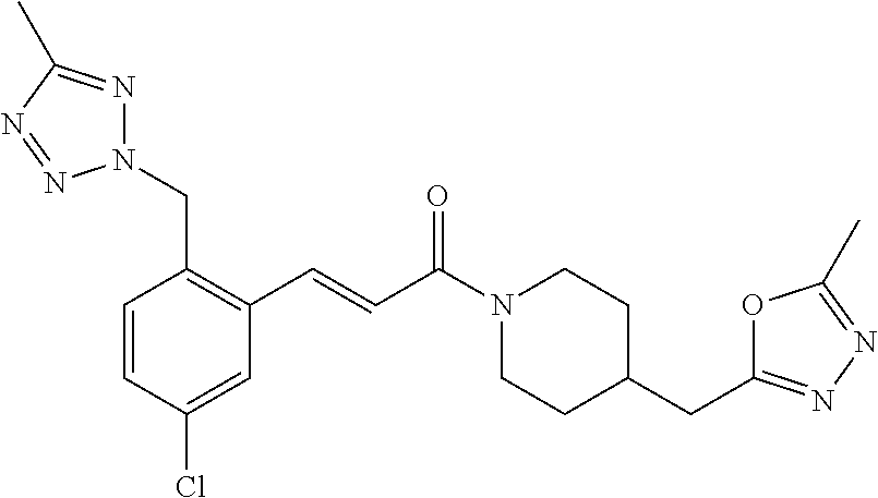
N1(CC2=C(C=CC(N3CCC(CC4=NN=C(C)O4)CC3)=O)C=C(Cl)C=C2)N=C(C)N=N1
